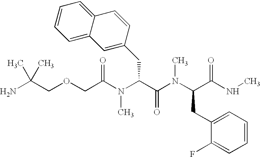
NC(COCC(N(C(C(N(C(C(NC)=O)CC1=CC=CC=C1F)C)=O)CC1=CC2=CC=CC=C2C=C1)C)=O)(C)C
